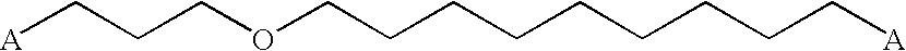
[A]CCCOCCCCCCCCC[A]
